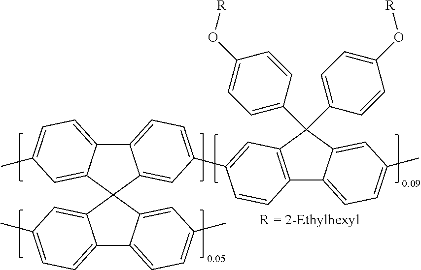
C12=CC=C(C)C=C1C1(C3=CC(C)=CC=C23)C2=CC(C)=CC=C2C2=CC=C(C3=CC4=C(C5=CC=C(C)C=C5C4(C4=CC=C(O[R])C=C4)C4=CC=C(O[R])C=C4)C=C3)C=C21
